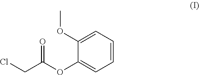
C1(OC(=O)CCl)=CC=CC=C1OC
